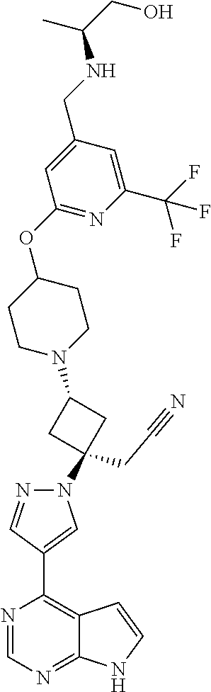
C1(C2=C3C(=NC=N2)NC=C3)=CN(C2(CC#N)CC(N3CCC(OC4=NC(C(F)(F)F)=CC(CNC(CO)C)=C4)CC3)C2)N=C1
